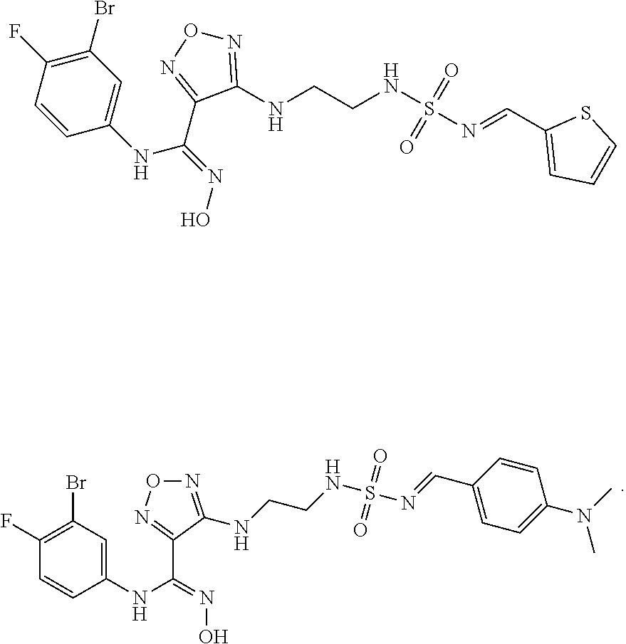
C1(F)=C(Br)C=C(NC(=NO)C2=NON=C2NCCNS(=O)(=O)N=CC2=CC=C(N(C)C)C=C2)C=C1.C1=CC(F)=C(Br)C=C1NC(=NO)C1=NON=C1NCCNS(=O)(=O)N=CC1=CC=CS1
